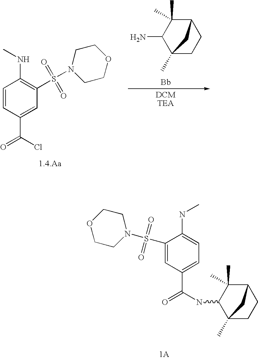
C1=CC(C(=O)Cl)=CC(S(N2CCOCC2)(=O)=O)=C1NC.C12C(C)(C)C(N)C(C)(CC1)C2.C1=C(S(N2CCOCC2)(=O)=O)C(NC)=CC=C1C(=O)NC1C(C)(C)C2CCC1(C)C2
